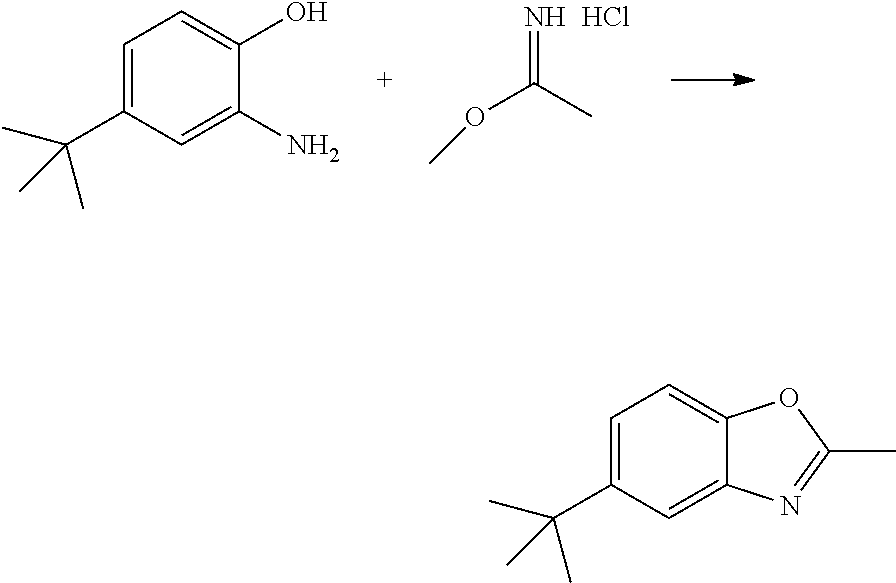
N=C(C)OC.Cl.C1=C(C(C)(C)C)C=C(N)C(O)=C1.C1=C(C(C)(C)C)C=C2C(=C1)OC(C)=N2
